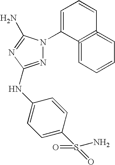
N1=C(NC2=CC=C(S(=O)(=O)N)C=C2)N=C(N)N1C1=CC=CC2=C1=CC=CC=2
